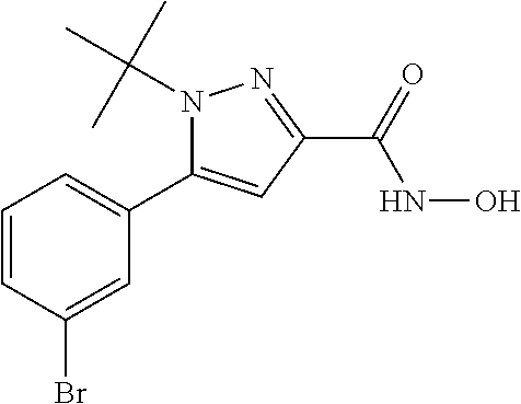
C1=CC(Br)=CC(C2=CC(C(=O)NO)=NN2C(C)(C)C)=C1
